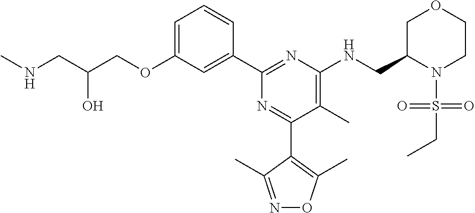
C1=C(OCC(CNC)O)C=C(C2=NC(NCC3N(S(=O)(=O)CC)CCOC3)=C(C)C(C3=C(C)ON=C3C)=N2)C=C1
